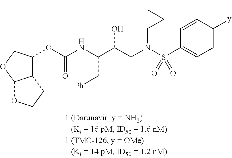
C12C(OC(NC(C(CN(S(C3=CC=C([y])C=C3)(=O)=O)CC(C)C)O)C[Ph])=O)COC1OCC2
